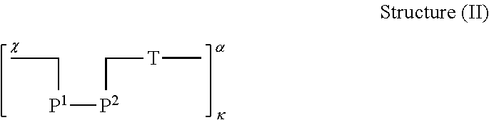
CC[P1][P2]C[T]C
